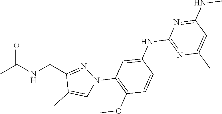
CC(NCC1=NN(C2=C(OC)C=CC(NC3=NC(C)=CC(NC)=N3)=C2)C=C1C)=O
